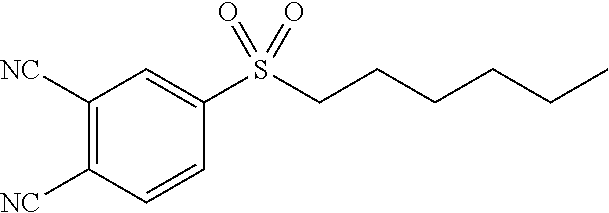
C1=CC(S(CCCCCC)(=O)=O)=CC([NC])=C1[NC]
